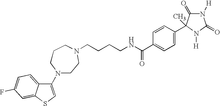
C1(N2CCCN(CCCCNC(C3=CC=C(C4(C)C(=O)N([H])C(=O)N4[H])C=C3)=O)CC2)=CSC2=CC(F)=CC=C12.[H]
